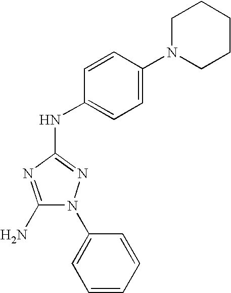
C1(N)=NC(NC2=CC=C(N3CCCCC3)C=C2)=NN1C1=CC=CC=C1
